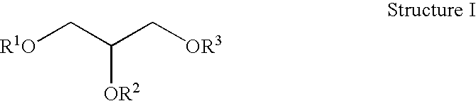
[R1O]CC(C[OR3])[OR2]
